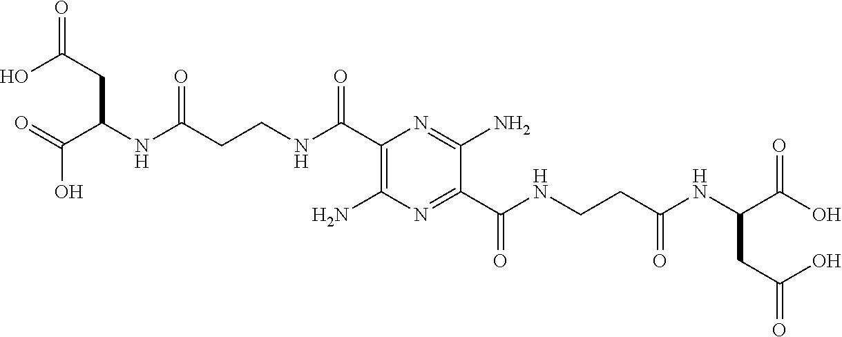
C(NC(C1=C(N)N=C(C(NCCC(=O)NC(CC(O)=O)C(=O)O)=O)C(N)=N1)=O)CC(NC(C(O)=O)CC(O)=O)=O
